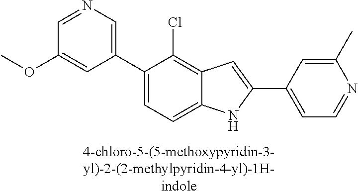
C1(C2=CN=CC(OC)=C2)=CC=C2C(=C1Cl)C=C(C1=CC=NC(C)=C1)N2
